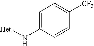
C1=C(N[Het])C=CC([CF3])=C1
